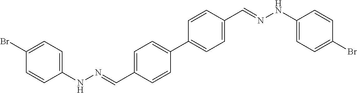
C1(NN=CC2=CC=C(C3=CC=C(C=NNC4=CC=C(Br)C=C4)C=C3)C=C2)=CC=C(Br)C=C1
